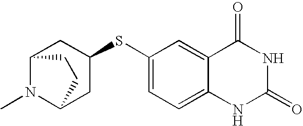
C12N(C)C(CC(SC3=CC=C4C(=C3)C(=O)NC(=O)N4)C1)CC2
